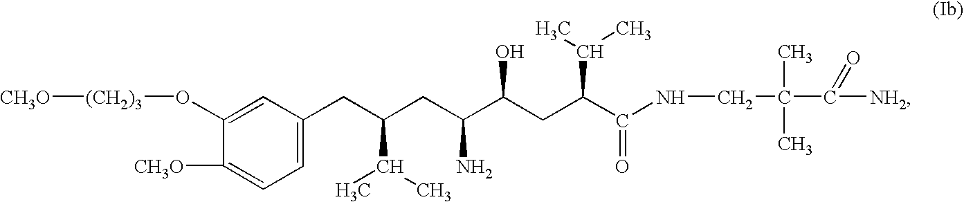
C1=C(CC(CC(C(CC(C(NCC(C([NH2])=O)(C)C)=O)C(C)C)O)N)C(C)C)C=C(O[(CH2)3][CH3O])C([CH3O])=C1
